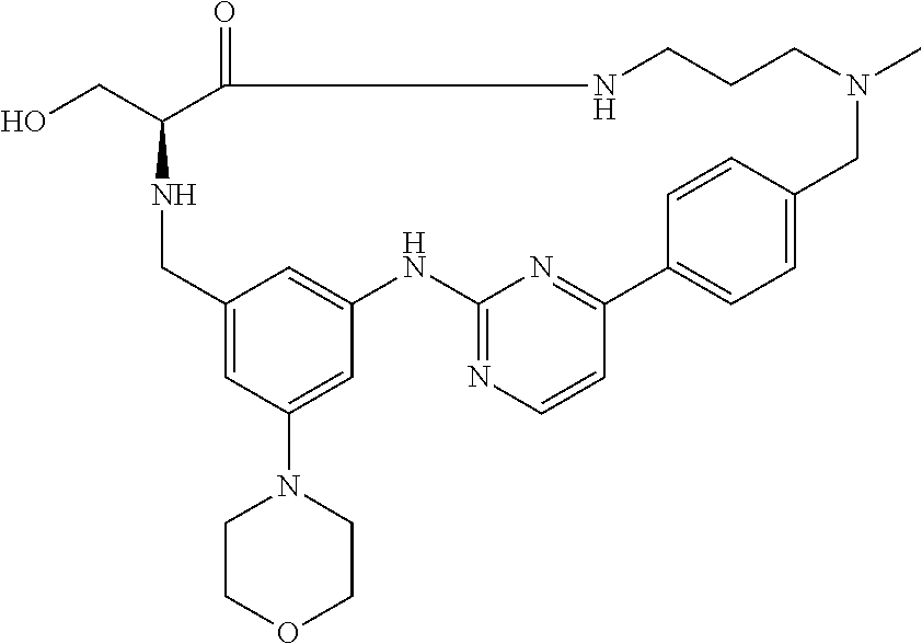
C1=C2C=C(C=C1N1CCOCC1)NC1=NC=CC(=N1)C1=CC=C(C=C1)CN(C)CCCNC(=O)C(CO)NC2
